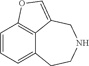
C12=CC=CC3=C1C(=CO3)CNCC2
